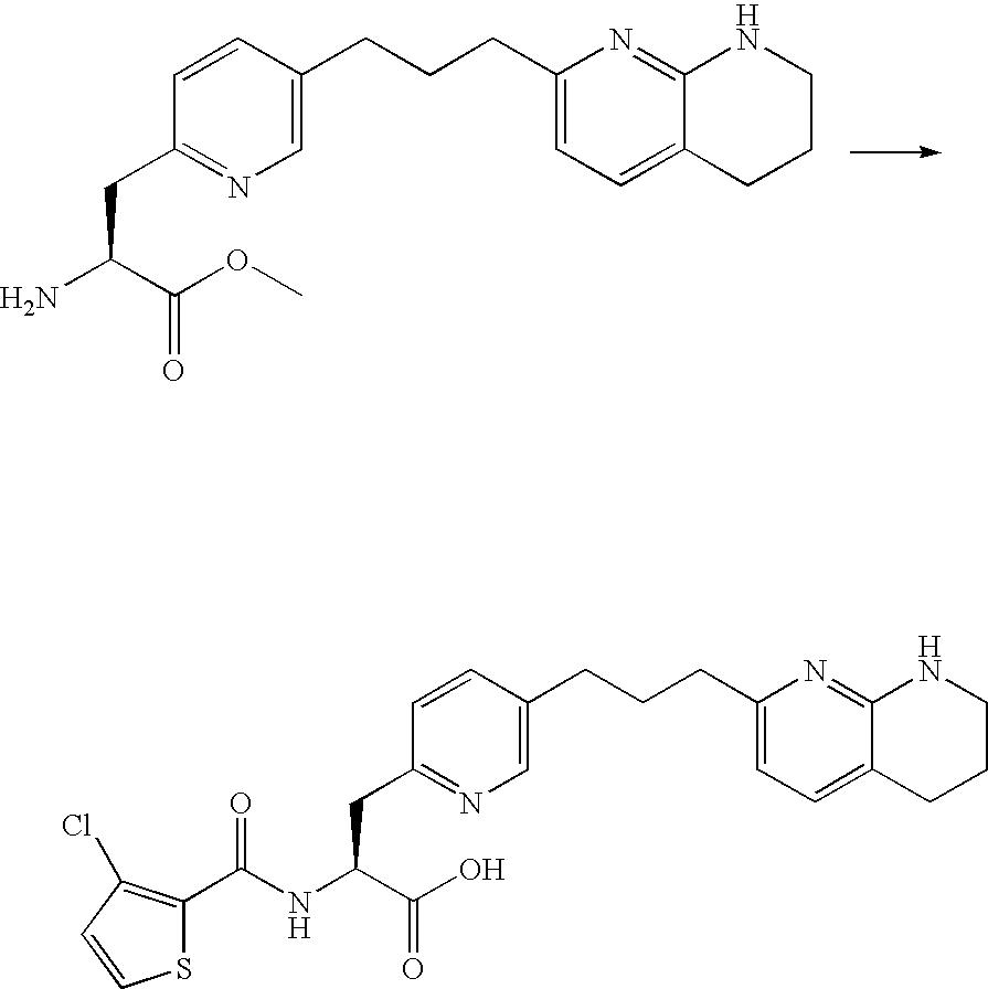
C1=C(CCCC2=CC=C3C(=N2)NCCC3)C=CC(CC(C(OC)=O)N)=N1.C1=C(CCCC2=CC=C3C(=N2)NCCC3)C=CC(CC(C(O)=O)NC(=O)C2=C(Cl)C=CS2)=N1
